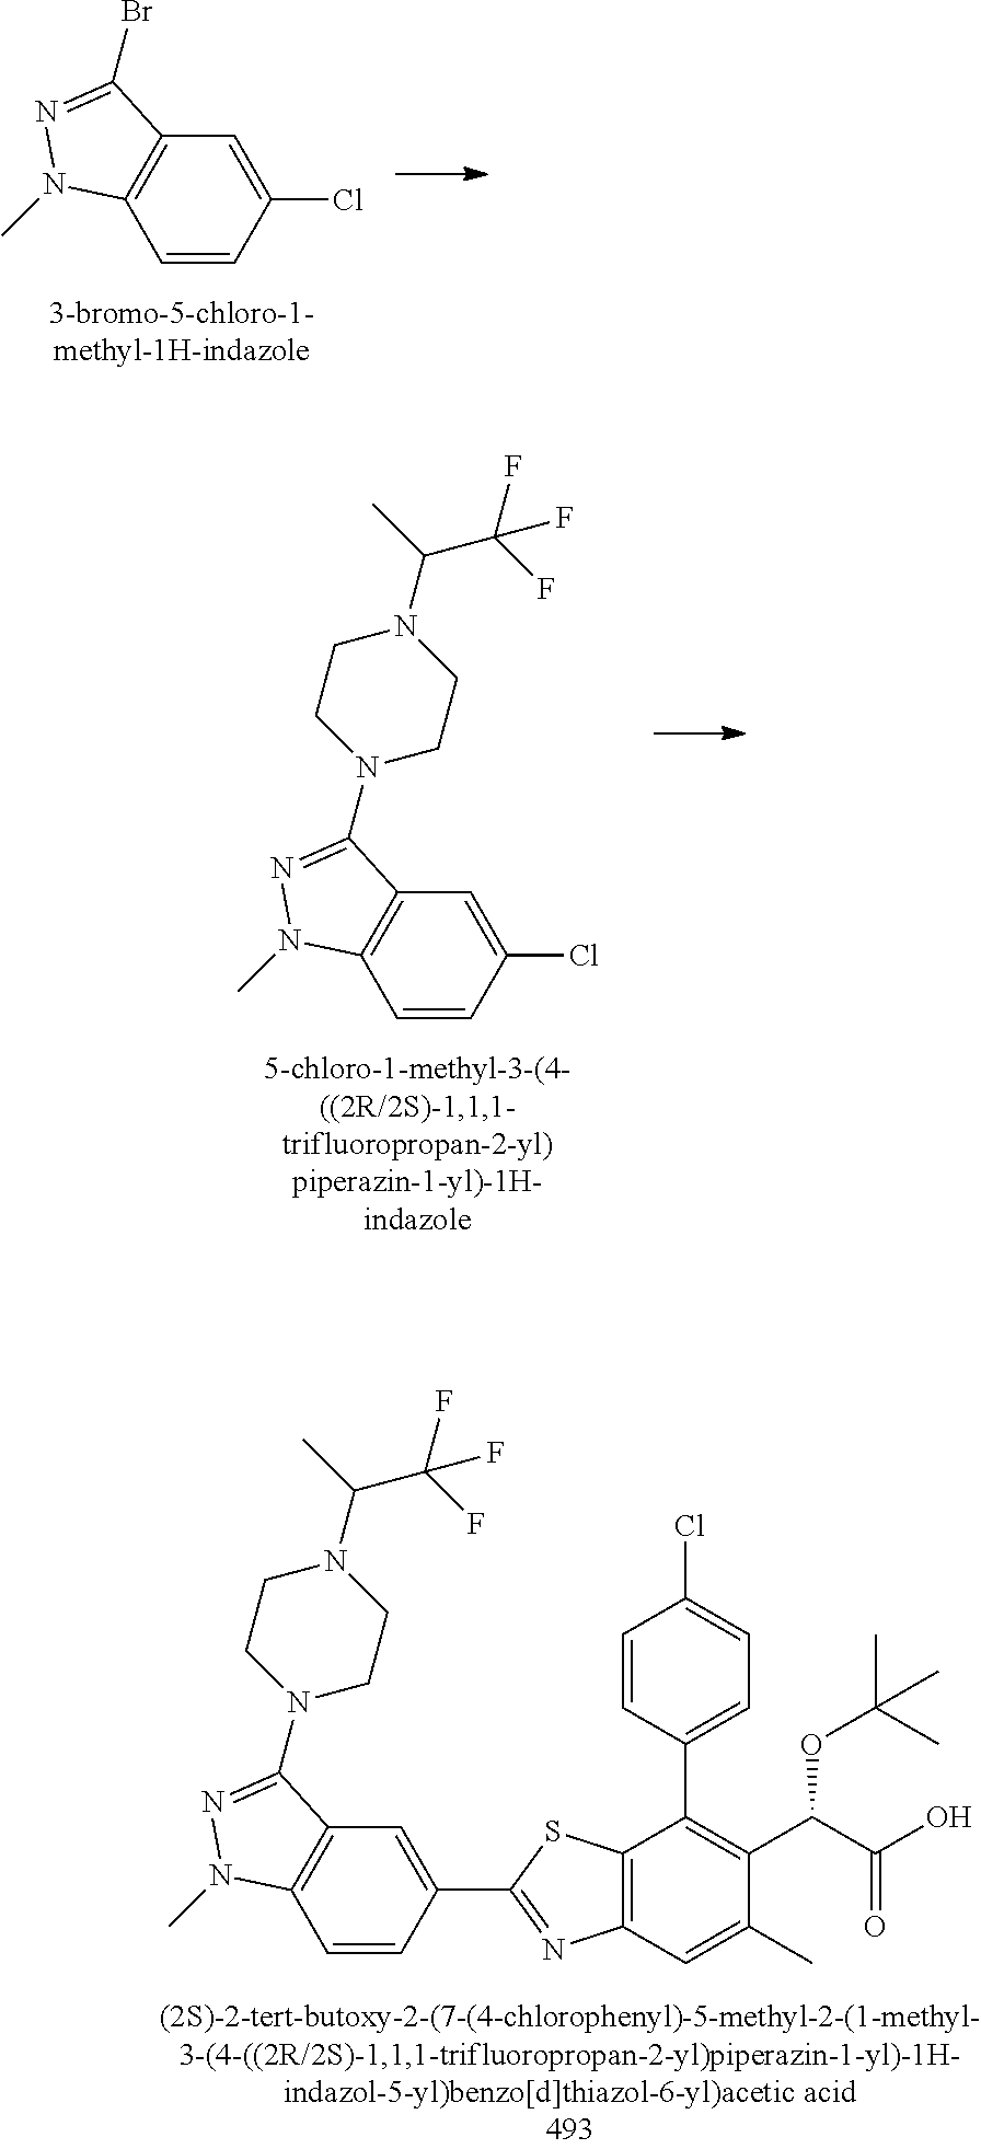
C1=CC(Cl)=CC2=C1N(C)N=C2Br.C1=CC(C2=NC3=C(C(C4=CC=C(Cl)C=C4)=C(C(C(O)=O)OC(C)(C)C)C(C)=C3)S2)=CC2=C1N(C)N=C2N1CCN(C(C)C(F)(F)F)CC1.C1=CC(Cl)=CC2=C1N(C)N=C2N1CCN(C(C)C(F)(F)F)CC1
